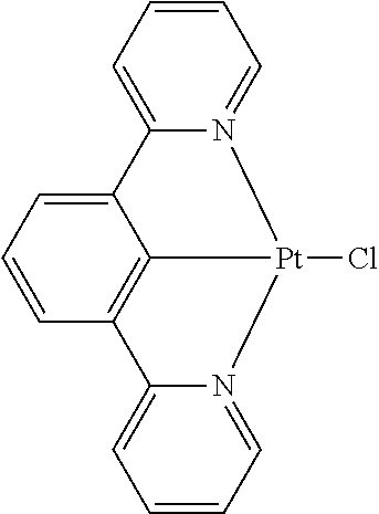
C12=CC=CC3=C1C[Pt](Cl)(N1=CC=CC=C21)N1=CC=CC=C31
